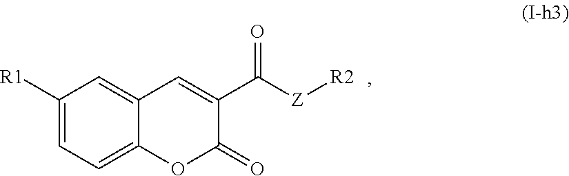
C1([R1])=CC=C2C(=C1)C=C(C([Z][R2])=O)C(=O)O2
